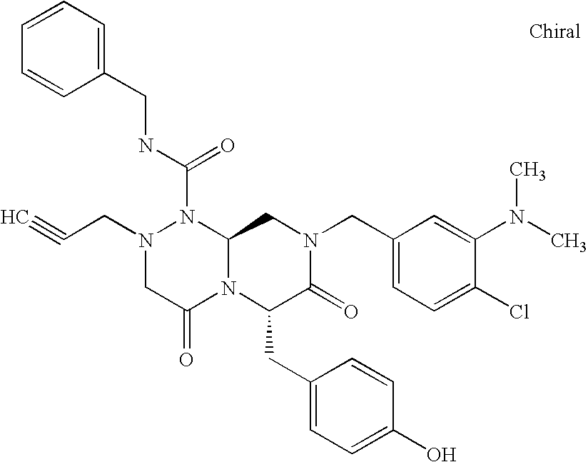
C(N1CC(=O)N2C(N1C(NCC1=CC=CC=C1)=O)CN(CC1=CC=C(Cl)C(N(C)C)=C1)C(=O)C2CC1=CC=C(O)C=C1)C#C
